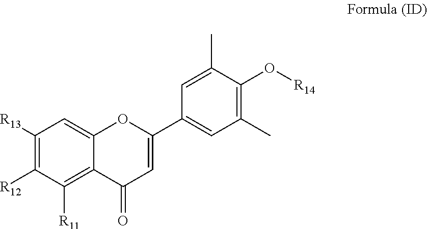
C1([R13])=C([R12])C([R11])=C2C(=C1)OC(C1=CC(C)=C(O[R14])C(C)=C1)=CC2=O
